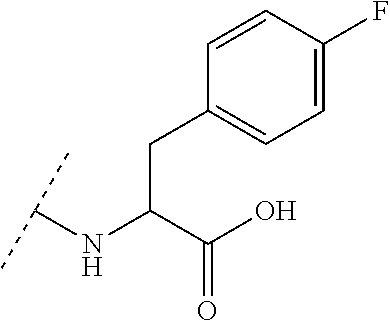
C(C(C(O)=O)NC(C)C)C1=CC=C(F)C=C1
